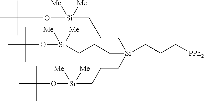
C(C[Si](CCC[Si](OC(C)(C)C)([Me])[Me])(CCC[PPh2])CCC[Si]([Me])(OC(C)(C)C)[Me])C[Si](OC(C)(C)C)([Me])[Me]
